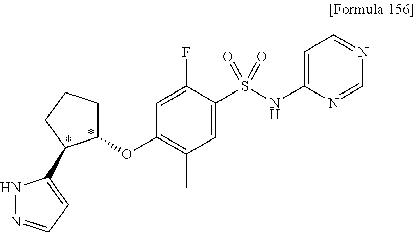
C1(OC2=C(C)C=C(S(NC3=CC=NC=N3)(=O)=O)C(F)=C2)CCCC1C1=CC=NN1
